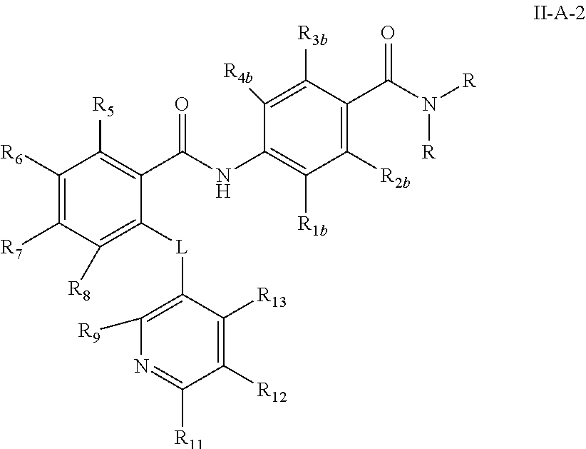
C1([R6])=C([R7])C([R8])=C([L]C2=C([R9])N=C([R11])C([R12])=C2[R13])C(C(NC2=C([R1b])C([R2b])=C(C(=O)N([R])[R])C([R3b])=C2[R4b])=O)=C1[R5]
